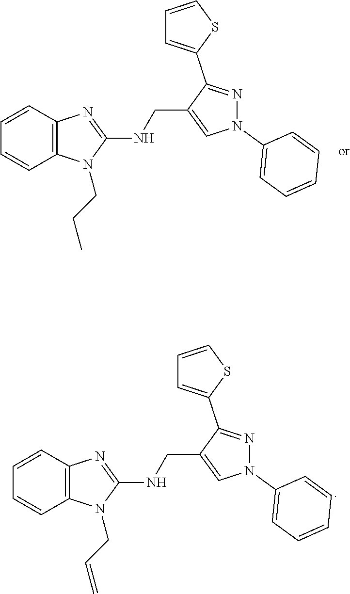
C1=CC=CC2=C1N=C(NCC1=CN(C3=CC=CC=C3)N=C1C1=CC=CS1)N2CCC.C1=CC=CC2=C1N=C(NCC1=CN(C3=CC=CC=C3)N=C1C1=CC=CS1)N2CC=C
